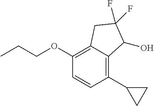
CCCOC1=C2C(=C(C3CC3)C=C1)C(O)C(F)(F)C2
